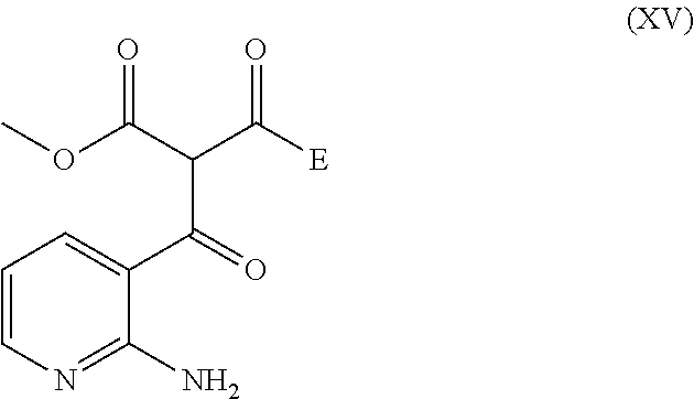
O=C(C(C(=O)C1=CC=CN=C1N)C([E])=O)OC
